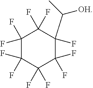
C1(F)(F)C(F)(F)C(F)(F)C(F)(F)C(C(C)[OH])(F)C1(F)F
